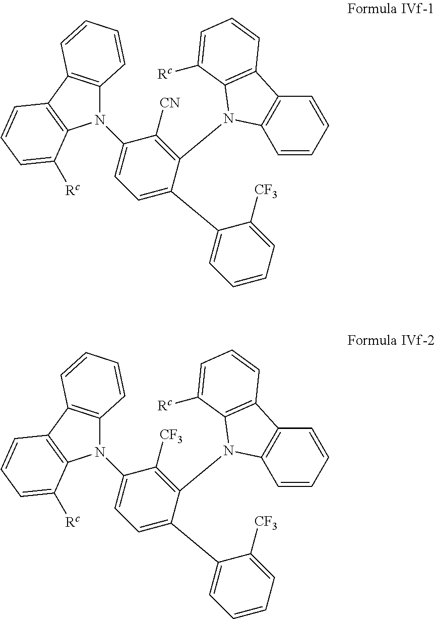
N1(C2=CC=C(C3=CC=CC=C3[CF3])C(N3C4=C(C=CC=C4)C4=C3C([Rc])=CC=C4)=C2[CN])C2=C(C3=C1C([Rc])=CC=C3)C=CC=C2.N1(C2=CC=C(C3=CC=CC=C3[CF3])C(N3C4=C(C=CC=C4)C4=C3C([Rc])=CC=C4)=C2[CF3])C2=C(C3=C1C([Rc])=CC=C3)C=CC=C2
